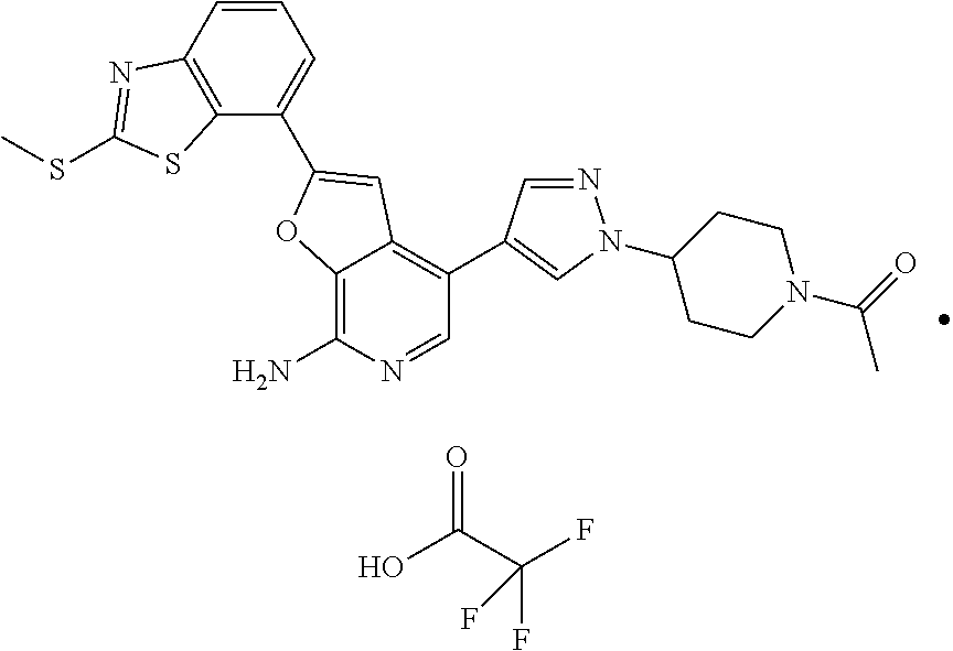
C12=C(N)N=CC(C3=CN(C4CCN(C(=O)C)CC4)N=C3)=C1C=C(C1=CC=CC3=C1SC(SC)=N3)O2.OC(C(F)(F)F)=O
